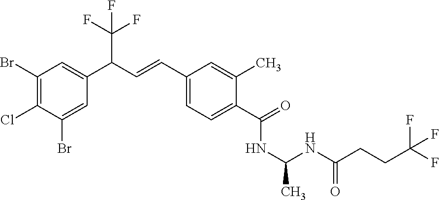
C1(Br)=C(Cl)C(Br)=CC(C(C=CC2=CC=C(C(=O)NC(C)NC(CCC(F)(F)F)=O)C(C)=C2)C(F)(F)F)=C1
